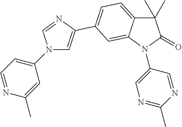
C1(N2C=C(C3=CC=C4C(C)(C)C(=O)N(C5=CN=C(C)N=C5)C4=C3)N=C2)=CC=NC(C)=C1
